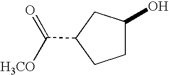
C1C(O)CC(C(=O)[H3CO])C1
